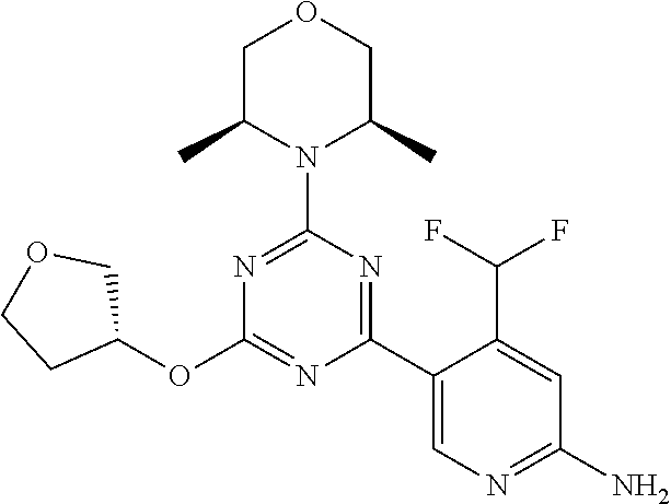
O1CC(C)N(C2=NC(OC3COCC3)=NC(C3=CN=C(N)C=C3C(F)F)=N2)C(C)C1
